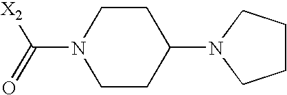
C1CC(N2CCCC2)CCN1C(=O)[X2]
